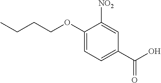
C1(OCCCC)=CC=C(C(=O)O)C=C1[NO2]
